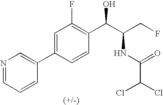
C1(C2=CC(F)=C(C(C(CF)NC(C(Cl)Cl)=O)O)C=C2)=CN=CC=C1
